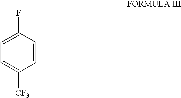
C1=CC(F)=CC=C1[CF3]
